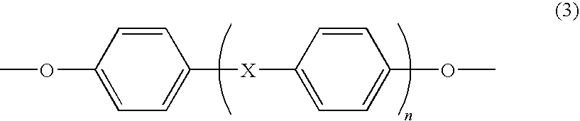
C1([X]C2=CC=C(OC)C=C2)=CC=C(OC)C=C1
